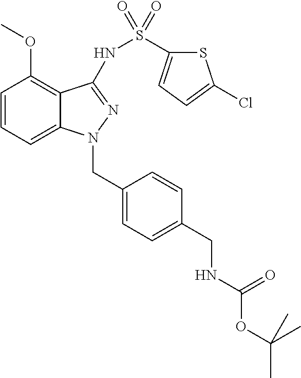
C1=CC=C2C(=C1OC)C(NS(C1=CC=C(Cl)S1)(=O)=O)=NN2CC1=CC=C(CNC(OC(C)(C)C)=O)C=C1
